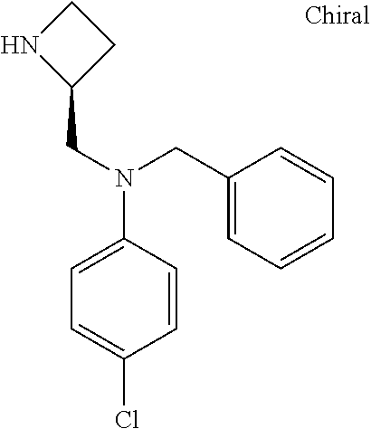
C1(CN(C2=CC=C(Cl)C=C2)CC2=CC=CC=C2)CCN1
